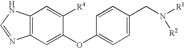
C12=C(C=C(OC3=CC=C(CN([R1])[R2])C=C3)C([R4])=C1)N=CN2
